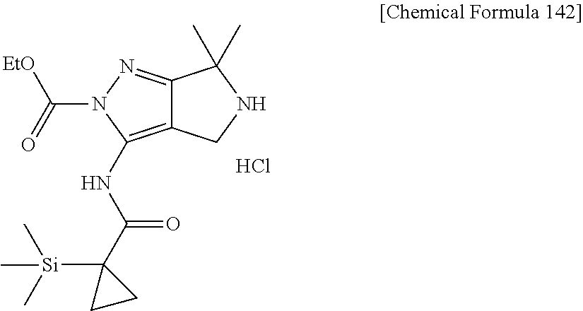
C12=C(NC(=O)C3([Si](C)(C)C)CC3)N(C(=O)[EtO])N=C1C(C)(C)NC2.Cl
